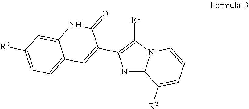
C1(C2=C([R1])N3C(=N2)C([R2])=CC=C3)=CC2=CC=C([R3])C=C2NC1=O
